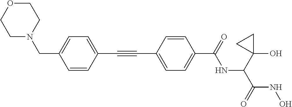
C1(C#CC2=CC=C(C(NC(C3(O)CC3)C(=O)NO)=O)C=C2)=CC=C(CN2CCOCC2)C=C1
